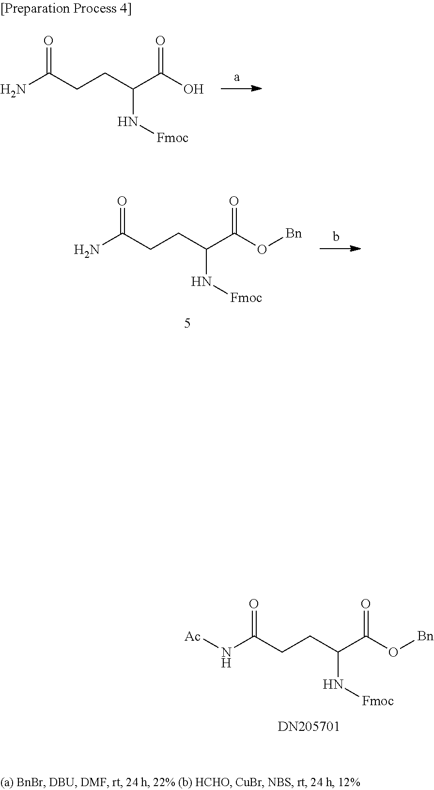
NC(CCC(C(O[Bn])=O)N[Fmoc])=O.N(C(CCC(C(O[Bn])=O)N[Fmoc])=O)[Ac].NC(CCC(C(O)=O)N[Fmoc])=O
